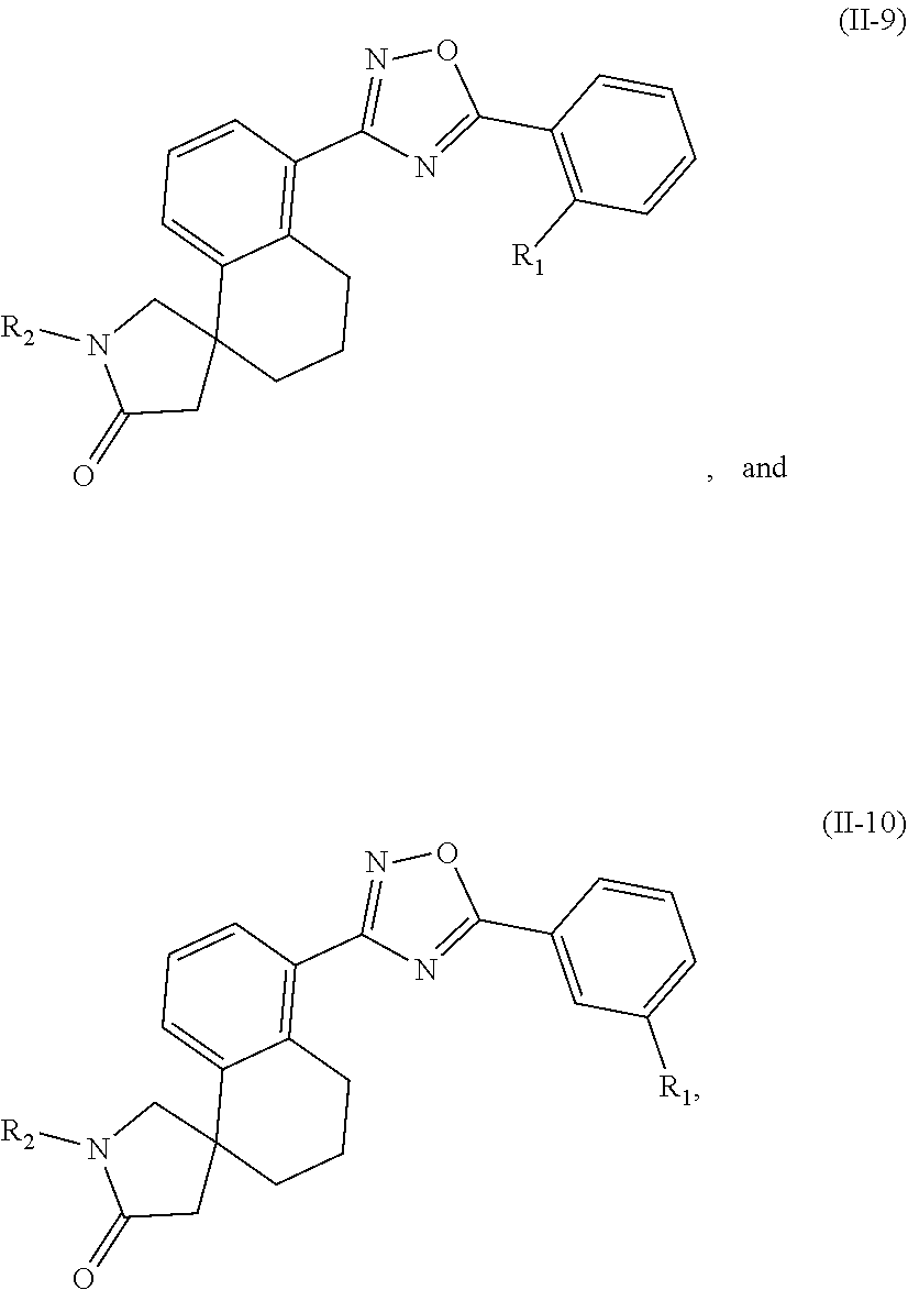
C1=CC=C2C(=C1C1=NOC(C3=C([R1])C=CC=C3)=N1)CCCC21CN([R2])C(=O)C1.C1=CC=C2C(=C1C1=NOC(C3=CC([R1])=CC=C3)=N1)CCCC21CN([R2])C(=O)C1
